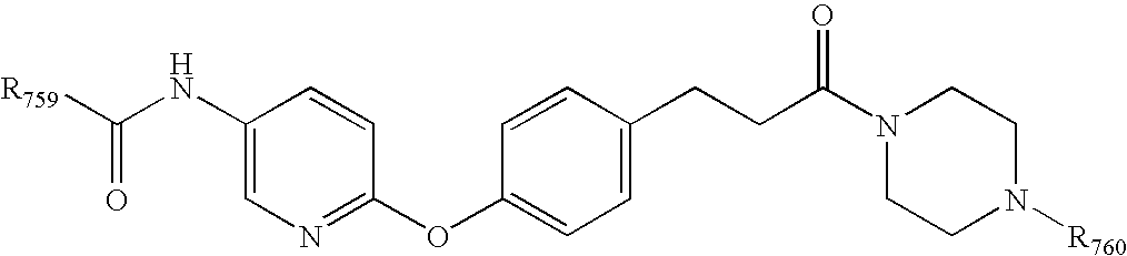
C1(NC([R759])=O)=CN=C(OC2=CC=C(CCC(N3CCN([R760])CC3)=O)C=C2)C=C1
